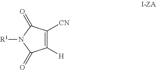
C1([H])=C([CN])C(=O)N([R1])C1=O
